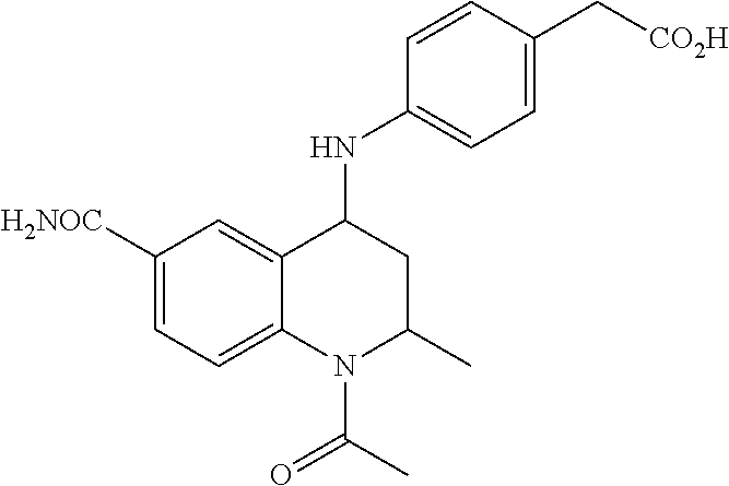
C1([H2NOC])=CC=C2C(=C1)C(NC1=CC=C(C[CO2H])C=C1)CC(C)N2C(C)=O
